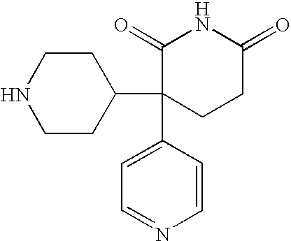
C1(C2(C3=CC=NC=C3)CCC(=O)NC2=O)CCNCC1
